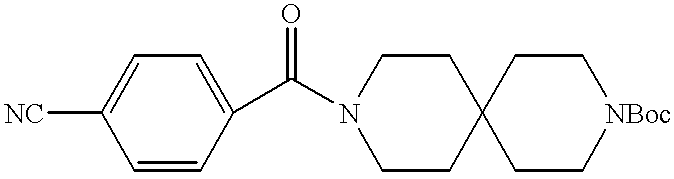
C1([NC])=CC=C(C(N2CCC3(CC2)CC[NBoc]CC3)=O)C=C1
